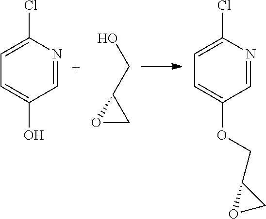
C1=C(Cl)N=CC(O)=C1.OCC1OC1.C1=C(Cl)N=CC(OCC2OC2)=C1
